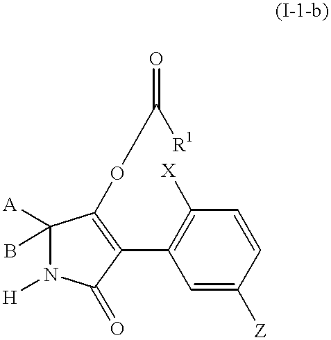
C1=C([Z])C=CC([X])=C1C1=C(OC([R1])=O)C([A])(B)N([H])C1=O
